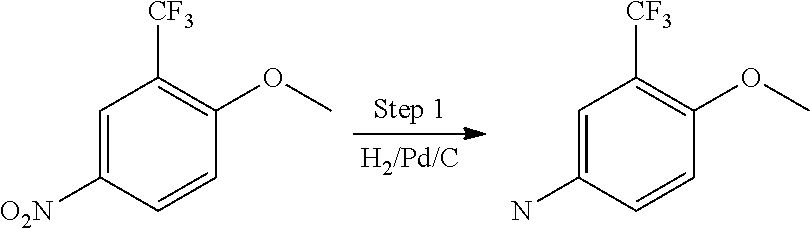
C1=C([O2N])C=CC(OC)=C1[CF3].C1=C(N)C=CC(OC)=C1[CF3]
